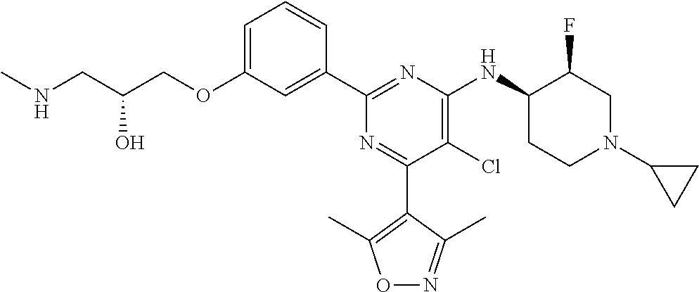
C1=C(OCC(CNC)O)C=C(C2=NC(NC3CCN(C4CC4)CC3F)=C(Cl)C(C3=C(C)ON=C3C)=N2)C=C1
